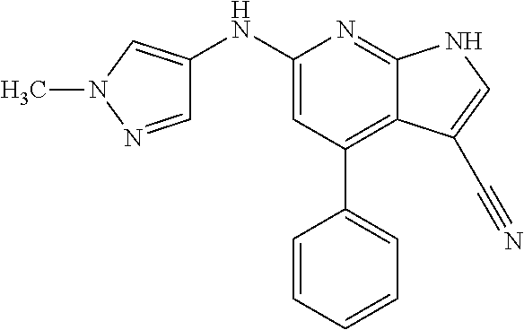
C1(NC2=CN(C)N=C2)=CC(C2=CC=CC=C2)=C2C(=N1)NC=C2C#N
